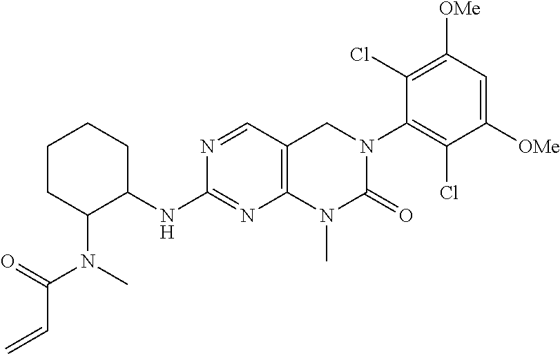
N1=CC2=C(N=C1NC1CCCCC1N(C(C=C)=O)C)N(C)C(=O)N(C1=C(Cl)C([OMe])=CC([OMe])=C1Cl)C2
